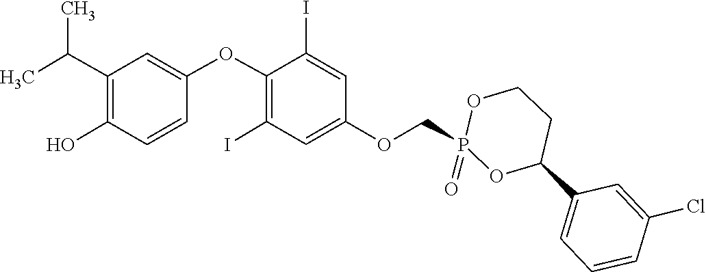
C1=C(OC2=C(I)C=C(OCP3(=O)OCCC(C4=CC=CC(Cl)=C4)O3)C=C2I)C=CC(O)=C1C(C)C
